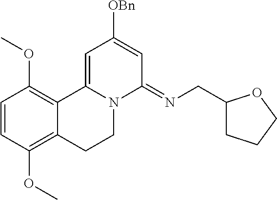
C1=CC(OC)=C2C(=C1OC)C1=CC([OBn])=CC(=NCC3CCCO3)N1CC2
